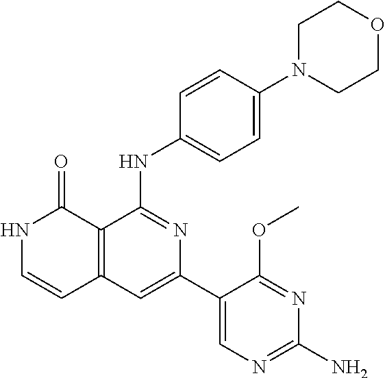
C12=C(C=C(C3=CN=C(N)N=C3OC)N=C1NC1=CC=C(N3CCOCC3)C=C1)C=CNC2=O
